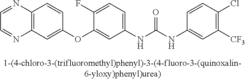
C12=C(C=C(OC3=CC(NC(NC4=CC([CF3])=C(Cl)C=C4)=O)=CC=C3F)C=C1)N=CC=N2
